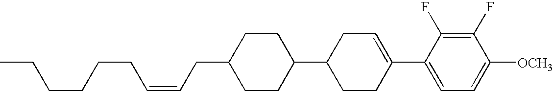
C1(F)=C(F)C(C2=CCC(C3CCC(CC=CCCCCCC)CC3)CC2)=CC=C1[OCH3]
